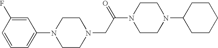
N1(CC(N2CCN(C3CCCCC3)CC2)=O)CCN(C2=CC=CC(F)=C2)CC1
